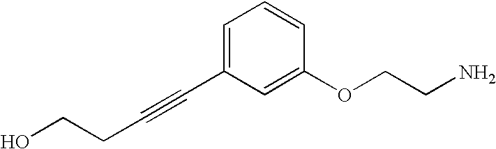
C(CC#CC1=CC=CC(OCCN)=C1)O
